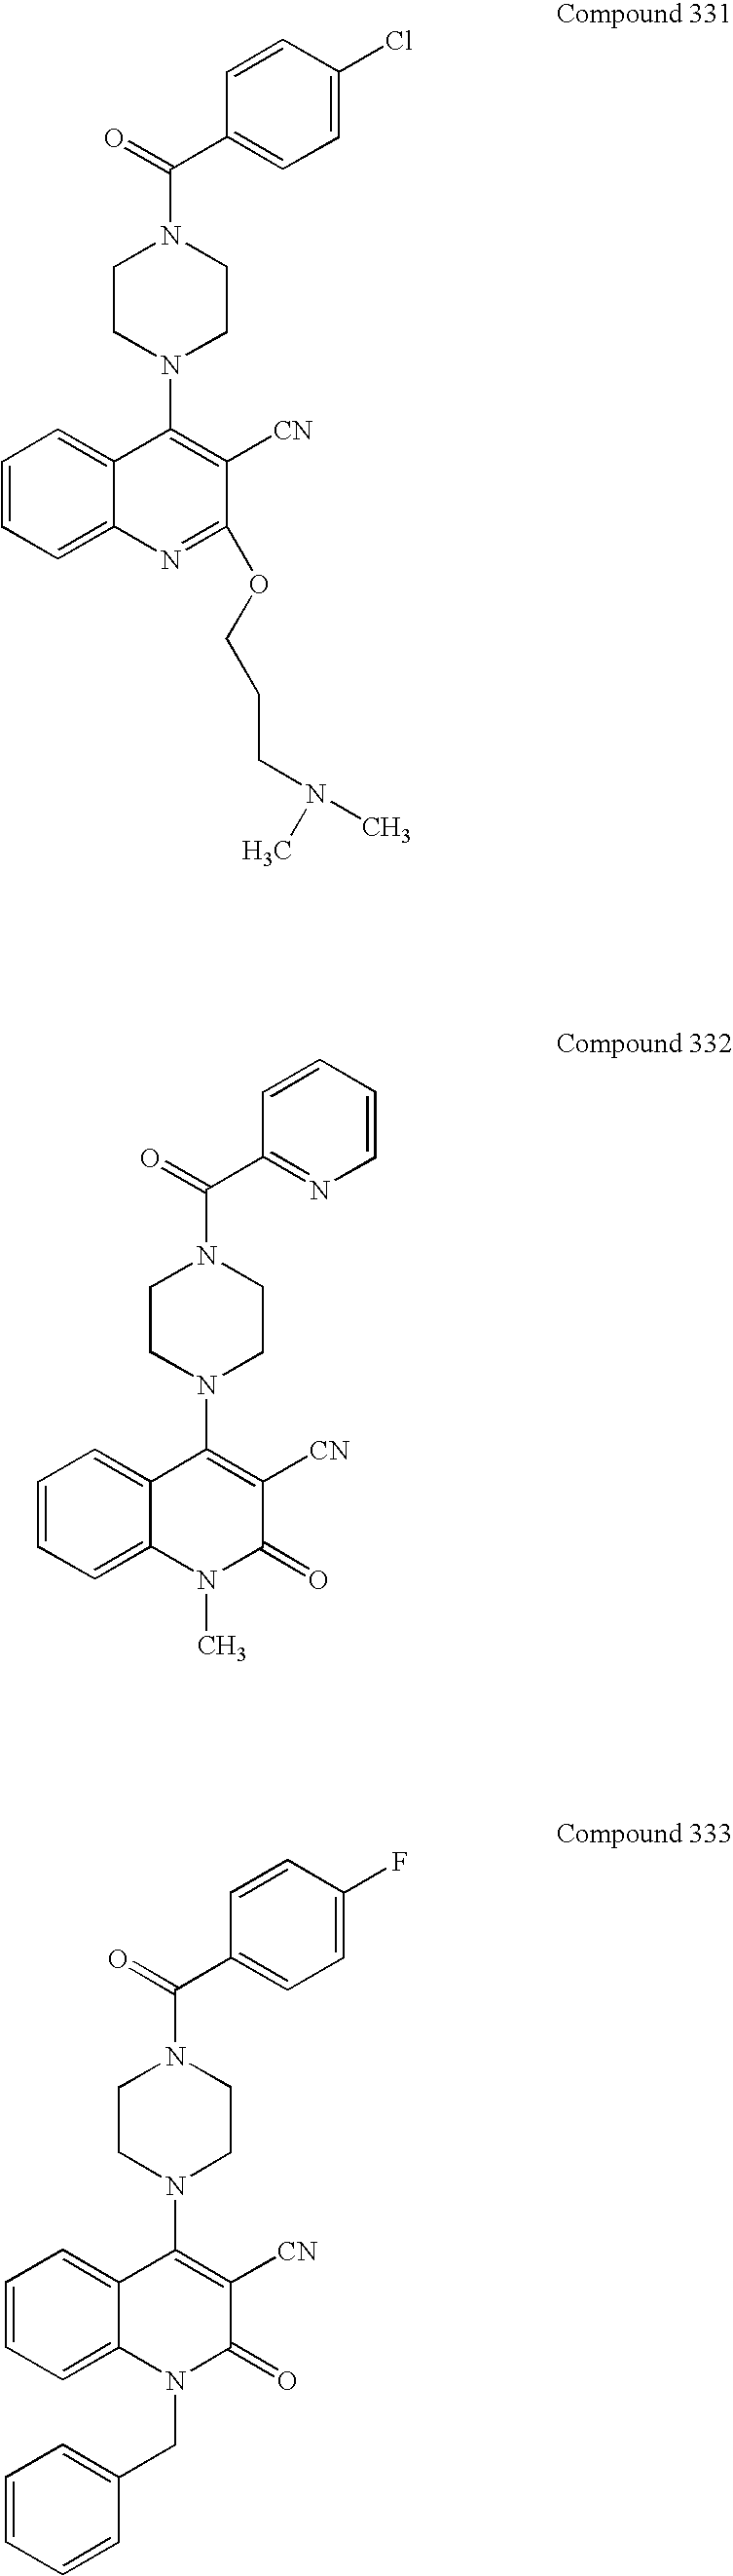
C(=O)(N1CCN(C2=C([CN])C(OCCCN(C)C)=NC3=CC=CC=C23)CC1)C1=CC=C(Cl)C=C1.C(=O)(N1CCN(C2=C([CN])C(=O)N(C)C3=CC=CC=C23)CC1)C1=NC=CC=C1.C(=O)(N1CCN(C2=C([CN])C(=O)N(CC3=CC=CC=C3)C3=CC=CC=C23)CC1)C1=CC=C(F)C=C1
